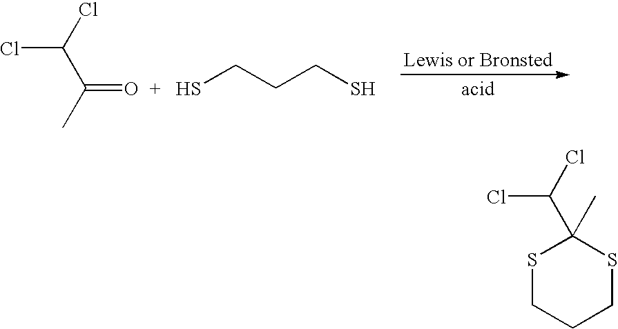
ClC(Cl)C(C)=O.SCCCS.C1(C(Cl)Cl)(C)SCCCS1
